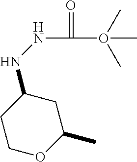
C1COC(C)CC1NNC(=O)O(C)(C)C
